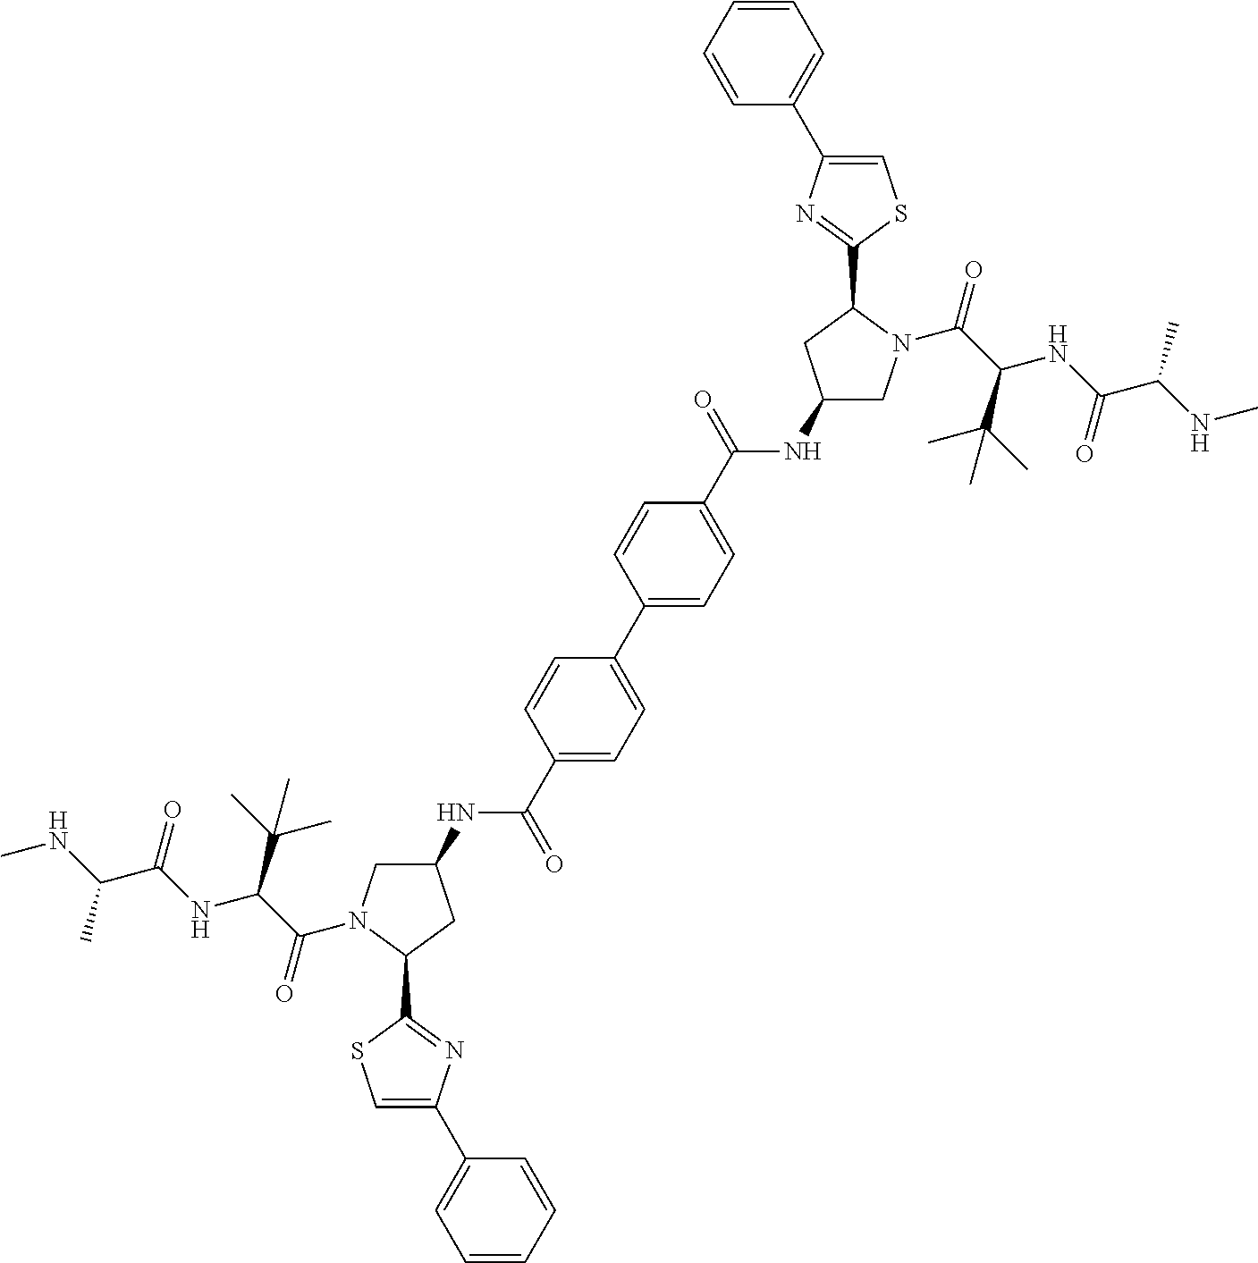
C1(NC(C2=CC=C(C3=CC=C(C(NC4CN(C(C(NC(C(NC)C)=O)C(C)(C)C)=O)C(C5=NC(C6=CC=CC=C6)=CS5)C4)=O)C=C3)C=C2)=O)CN(C(C(NC(C(NC)C)=O)C(C)(C)C)=O)C(C2=NC(C3=CC=CC=C3)=CS2)C1
